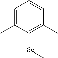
C1=C(C)C([Se]C)=C(C)C=C1
